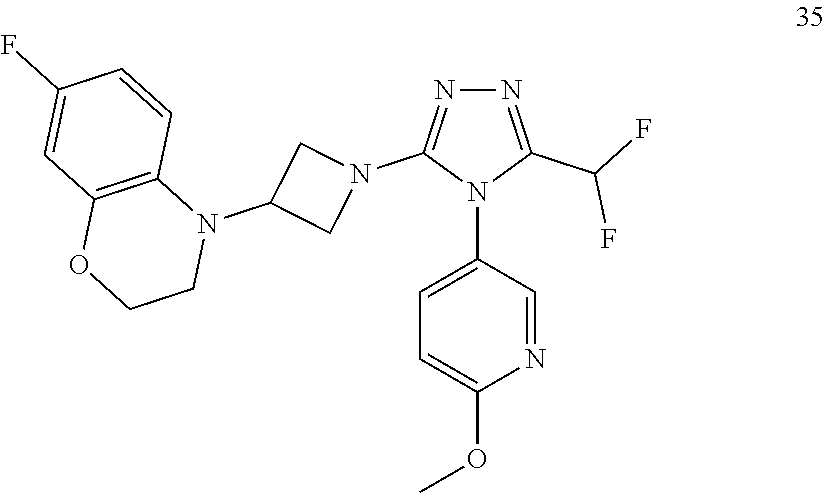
C1=C(N2C(C(F)F)=NN=C2N2CC(N3C4=C(OCC3)C=C(F)C=C4)C2)C=NC(OC)=C1
